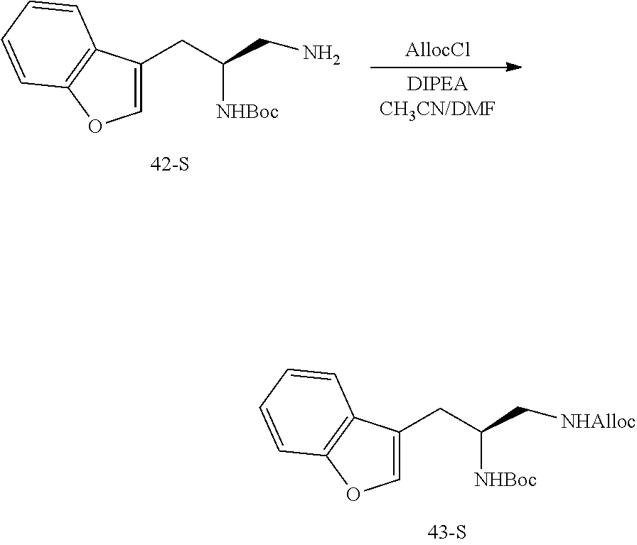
C1=C(CC(C[NHAlloc])[NHBoc])C2=C(O1)C=CC=C2.[AllocCl].[DIPEACH3CN/DMF].C1=C(CC(CN)[NHBoc])C2=C(O1)C=CC=C2
